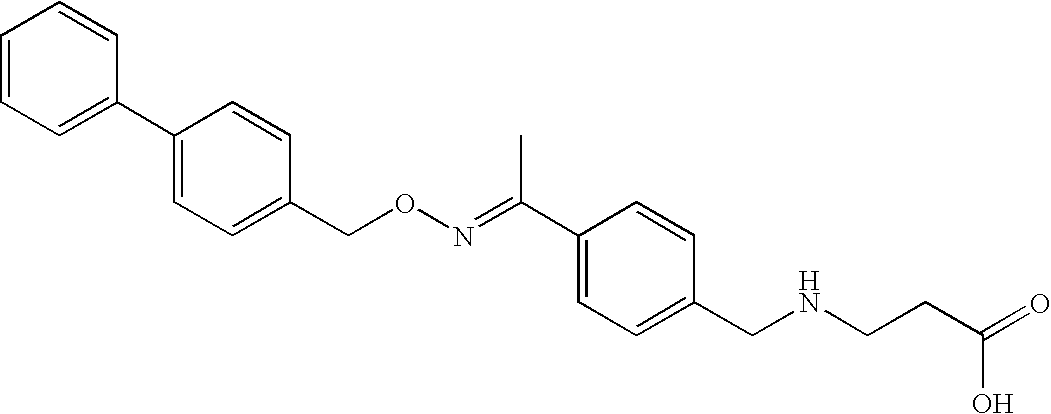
C1=CC=C(C2=CC=C(CON=C(C3=CC=C(CNCCC(=O)O)C=C3)C)C=C2)C=C1
